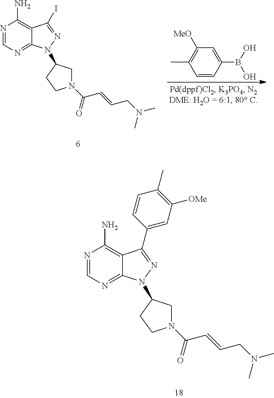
N1=CN=C2C(=C1N)C(C1=CC([OMe])=C(C)C=C1)=NN2C1CN(C(C=CCN(C)C)=O)CC1.N1=CN=C2C(=C1N)C(I)=NN2C1CN(C(C=CCN(C)C)=O)CC1.C1(C)=C([MeO])C=C(B(O)O)C=C1
